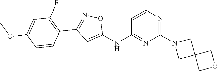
C1=CN=C(N2CC3(C2)COC3)N=C1NC1=CC(C2=C(F)C=C(OC)C=C2)=NO1
